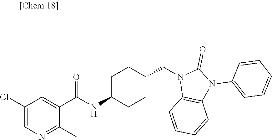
N1(CC2CCC(NC(=O)C3=CC(Cl)=CN=C3C)CC2)C2=C(N(C3=CC=CC=C3)C1=O)C=CC=C2
